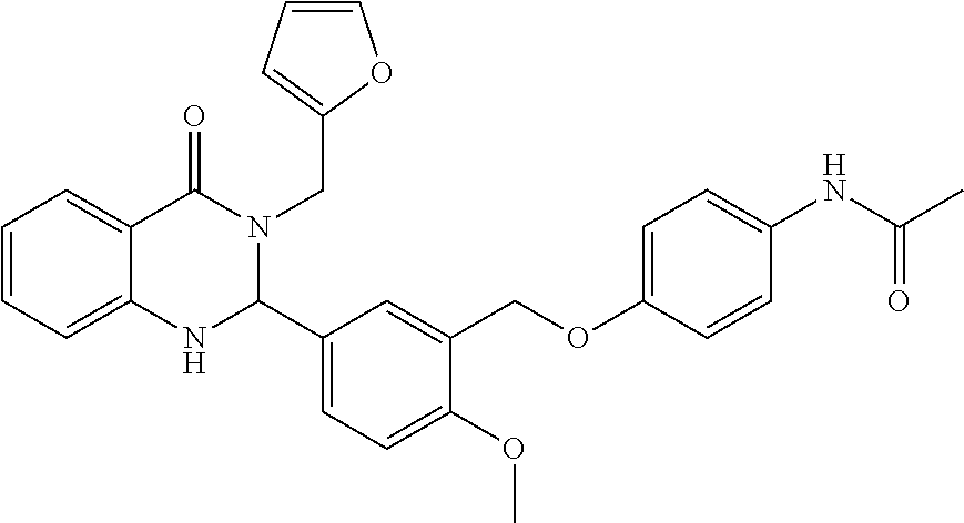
C1=CC=C2C(=C1)C(=O)N(CC1=CC=CO1)C(C1=CC=C(OC)C(COC3=CC=C(NC(C)=O)C=C3)=C1)N2
